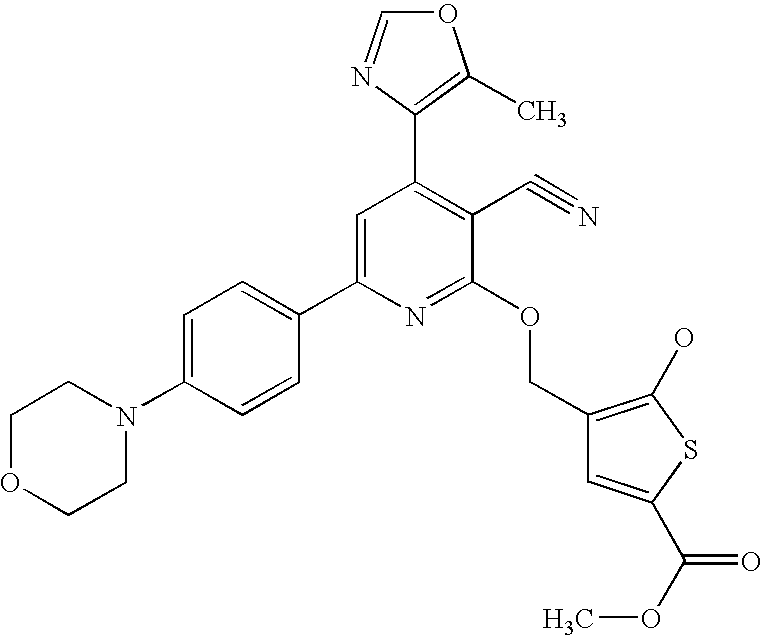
C1OCCN(C2=CC=C(C3=CC(C4=C(C)OC=N4)=C(C#N)C(OCC4=C(O)SC(C(OC)=O)=C4)=N3)C=C2)C1
